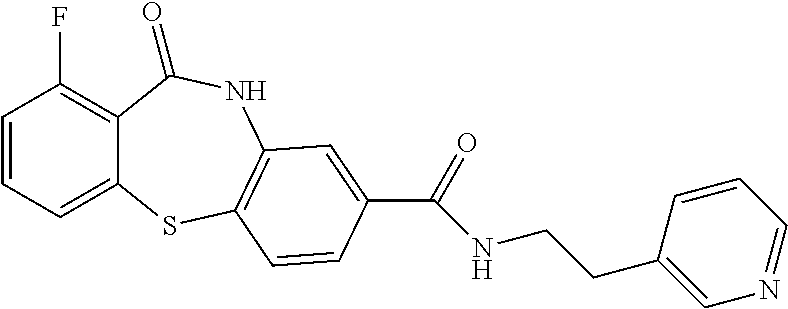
C1=CC=C2C(=C1F)C(=O)NC1=C(S2)C=CC(C(=O)NCCC2=CN=CC=C2)=C1
